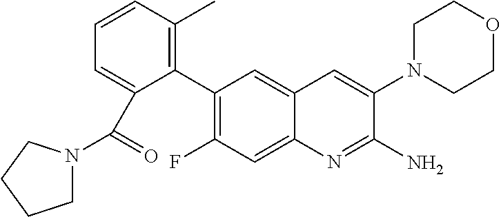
C1(C2=C(F)C=C3C(=C2)C=C(N2CCOCC2)C(N)=N3)=C(C)C=CC=C1C(=O)N1CCCC1
